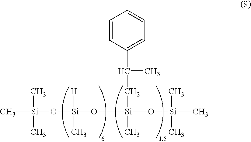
C[Si](C)(O[Si]([H])(C)O[Si](CC(C1=CC=CC=C1)C)(C)O[Si](C)(C)C)C
